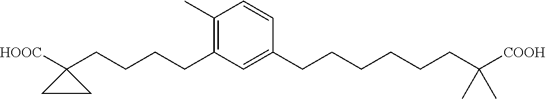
C1=CC(CCCCCCC([COOH])(C)C)=CC(CCCCC2([HOOC])CC2)=C1C
